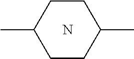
C1CC(C)CCC1C.N
